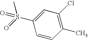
CS(=O)(C1=CC(Cl)=C(C)C=C1)=O
